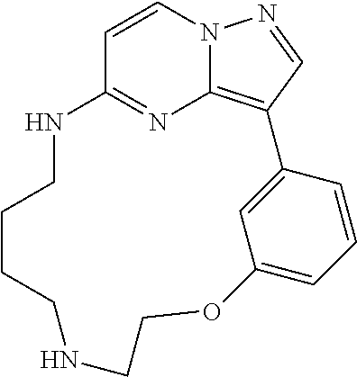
C1=CC2=NC3=C(C=NN13)C1=CC(=CC=C1)OCCNCCCCN2
